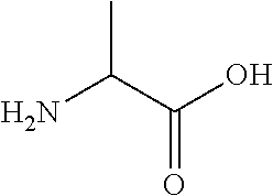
CC(N)C(O)=O
